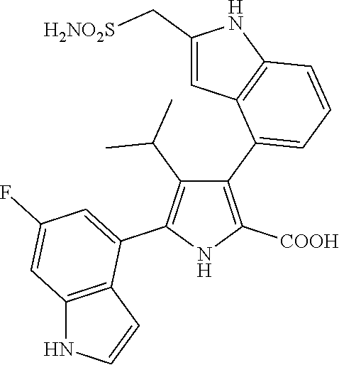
C1(C2=CC=CC3=C2C=C(C[H2NO2S])N3)=C([COOH])NC(C2=CC(F)=CC3=C2C=CN3)=C1C(C)C
